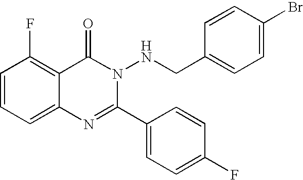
C1=CC=C2C(=C1F)C(=O)N(NCC1=CC=C(Br)C=C1)C(C1=CC=C(F)C=C1)=N2
